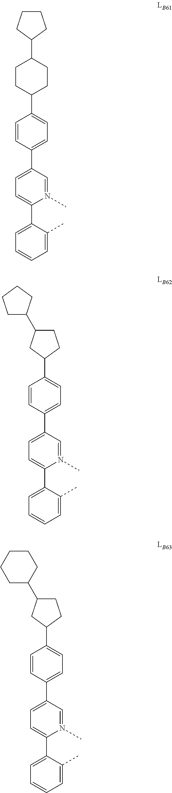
C1=CC(C2=CC=C(C3=CC=CC=C3C)N(C)=C2)=CC=C1C1CCC(C2CCCC2)CC1.C1=CC(C2=CC=C(C3=CC=CC=C3C)N(C)=C2)=CC=C1C1CCC(C2CCCC2)C1.C1=CC(C2=CC=C(C3=CC=CC=C3C)N(C)=C2)=CC=C1C1CCC(C2CCCCC2)C1
